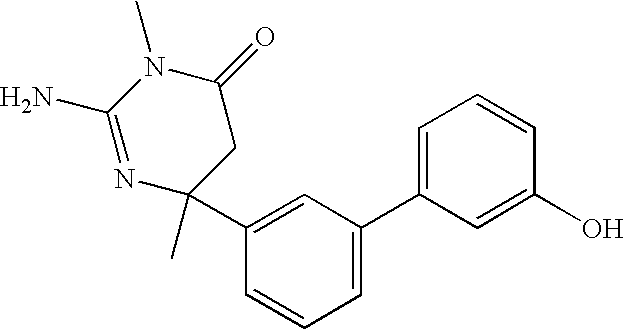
N1=C(N)N(C)C(=O)CC1(C)C1=CC(C2=CC=CC(O)=C2)=CC=C1
